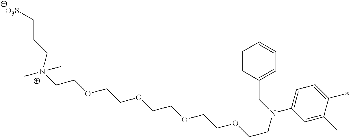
C[N+](CCOCCOCCOCCOCCN(CC1=CC=CC=C1)C1=CC=C(C)C(C)=C1)(CCC[O3S])C
